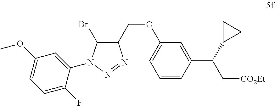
C1=CC(C(C2CC2)C[CO2Et])=CC(OCC2=C(Br)N(C3=CC(OC)=CC=C3F)N=N2)=C1
